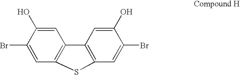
C1(O)=CC2=C(C=C1Br)SC1=C2C=C(O)C(Br)=C1
